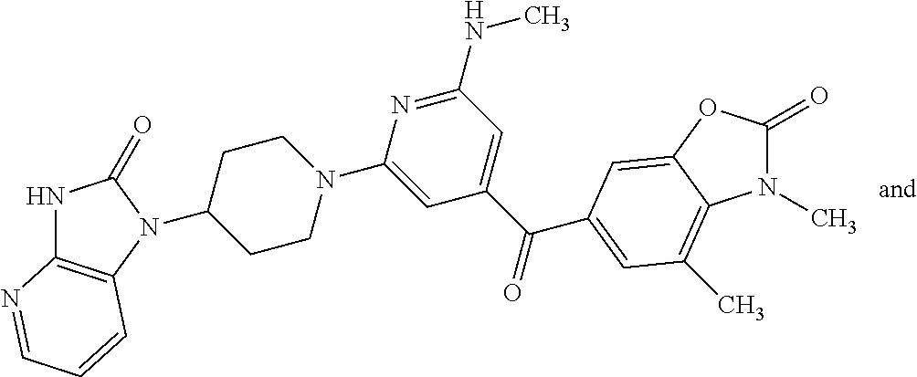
N1(C)C(=O)OC2=CC(C(C3=CC(NC)=NC(N4CCC(N5C6=C(NC5=O)N=CC=C6)CC4)=C3)=O)=CC(C)=C12
